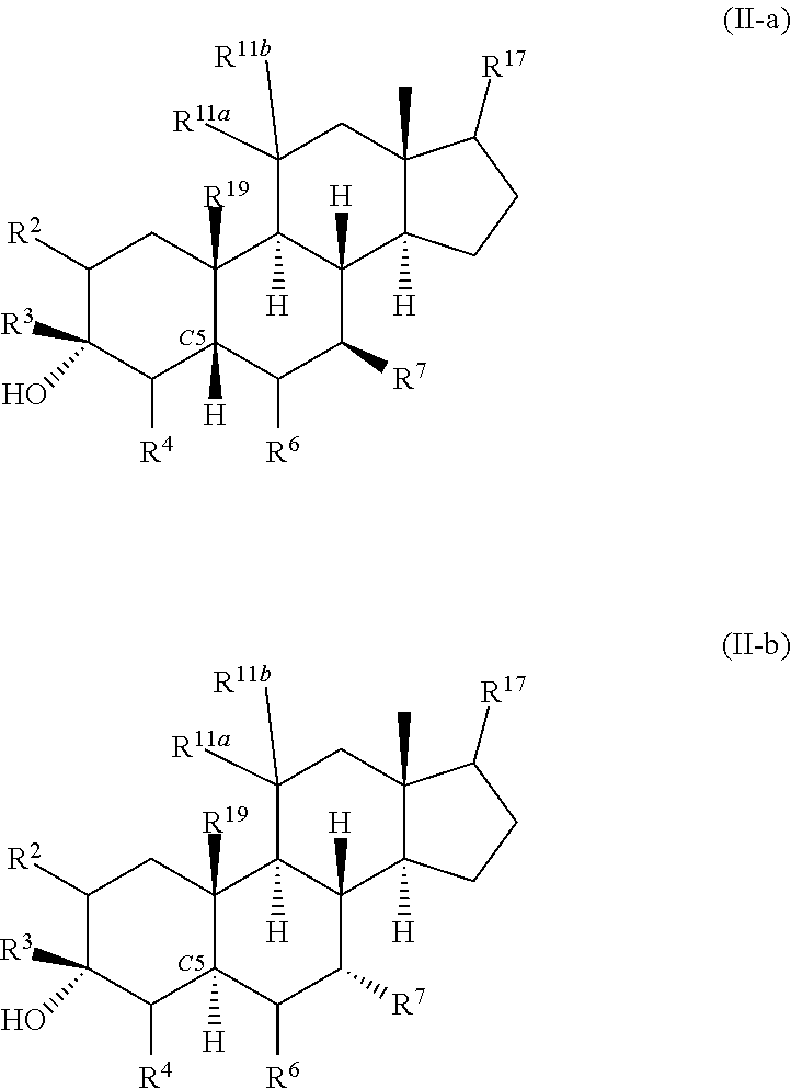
C1([R2])C(O)([R3])C([R4])C2([H])C([R19])(C1)C1([H])C([H])(C([R7])C2[R6])C2([H])C(C)(CC1([R11b])[R11a])C([R17])CC2.C1([R2])C(O)([R3])C([R4])C2([H])C([R19])(C1)C1([H])C([H])(C([R7])C2[R6])C2([H])C(C)(CC1([R11b])[R11a])C([R17])CC2
